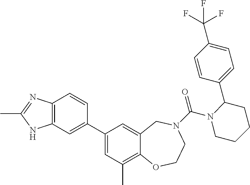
C12=C(C=C(C3=CC(C)=C4C(=C3)CN(C(=O)N3CCCCC3C3=CC=C(C(F)(F)F)C=C3)CCO4)C=C1)NC(C)=N2
